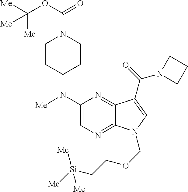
C1(N(C2CCN(C(=O)OC([Me])([Me])[Me])CC2)[Me])=CN=C2C(=N1)C(C(=O)N1CCC1)=CN2COCC[Si]([Me])([Me])[Me]
